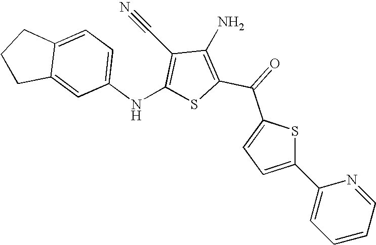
C1(C2=CC=CC=N2)=CC=C(C(=O)C2=C(N)C(C#N)=C(NC3=CC=C4C(=C3)CCC4)S2)S1
